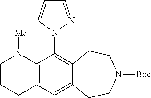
C1CCC2=C(N1[Me])C(N1N=CC=C1)=C1C(=C2)CCN([Boc])CC1
